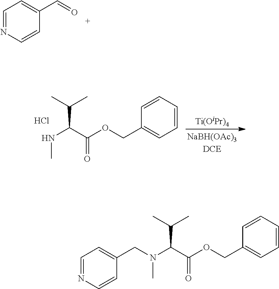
C1=NC=CC(C=O)=C1.C(C)(C)C(C(OCC1=CC=CC=C1)=O)NC.Cl.[Ti(OiPr)4].C(C)(C)C(C(OCC1=CC=CC=C1)=O)N(C)CC1=CC=NC=C1
